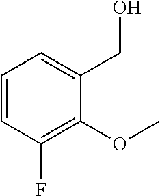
C1=CC(F)=C(OC)C(CO)=C1
